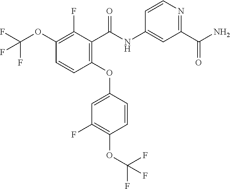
C1(OC2=CC(F)=C(OC(F)(F)F)C=C2)=C(C(NC2=CC(C(N)=O)=NC=C2)=O)C(F)=C(OC(F)(F)F)C=C1
